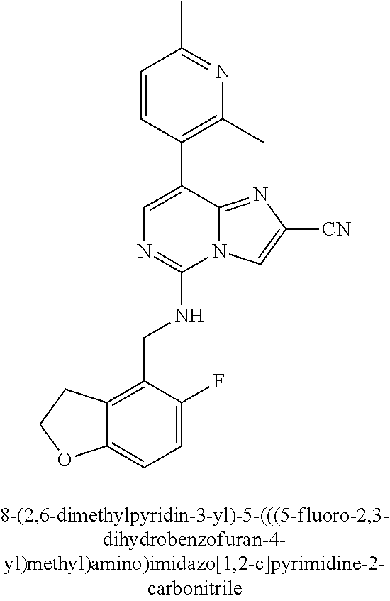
C12=CC=C(F)C(CNC3=NC=C(C4=C(C)N=C(C)C=C4)C4=NC([CN])=CN34)=C1CCO2
